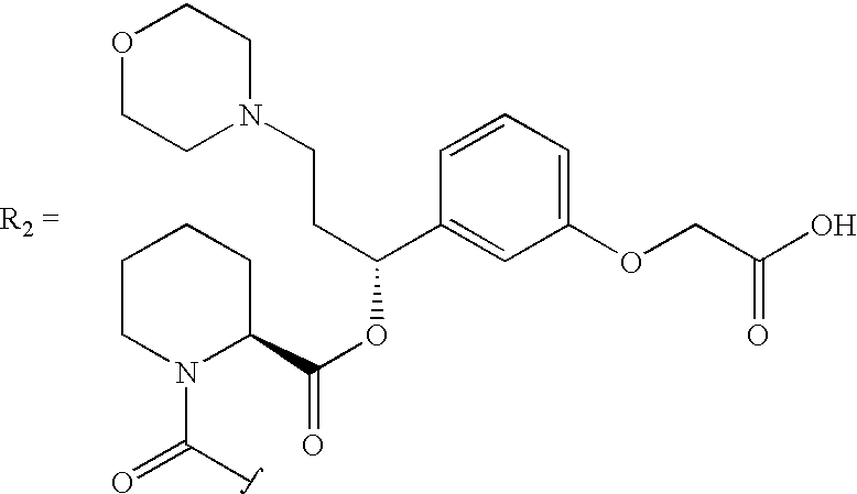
C1CN(C(C)=O)C(C(OC(C2=CC(OCC(O)=O)=CC=C2)CCN2CCOCC2)=O)CC1
